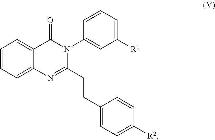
C1=CC=C2C(=C1)C(=O)N(C1=CC([R1])=CC=C1)C(C=CC1=CC=C([R2])C=C1)=N2
